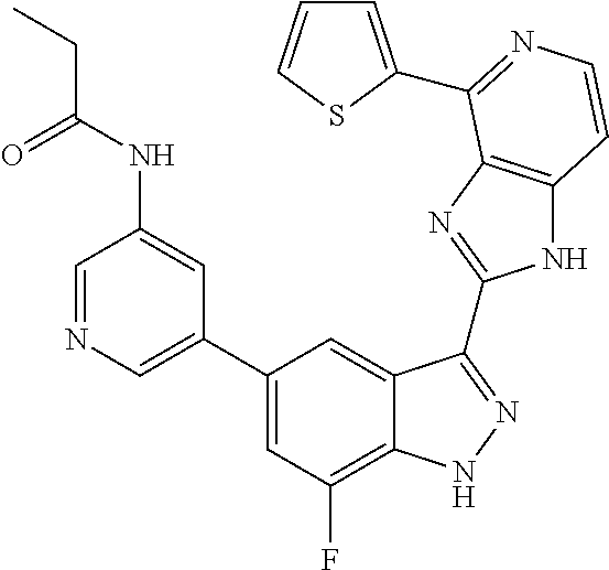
C1=C(C2=CC(F)=C3C(=C2)C(C2=NC4=C(N2)C=CN=C4C2=CC=CS2)=NN3)C=C(NC(=O)CC)C=N1
